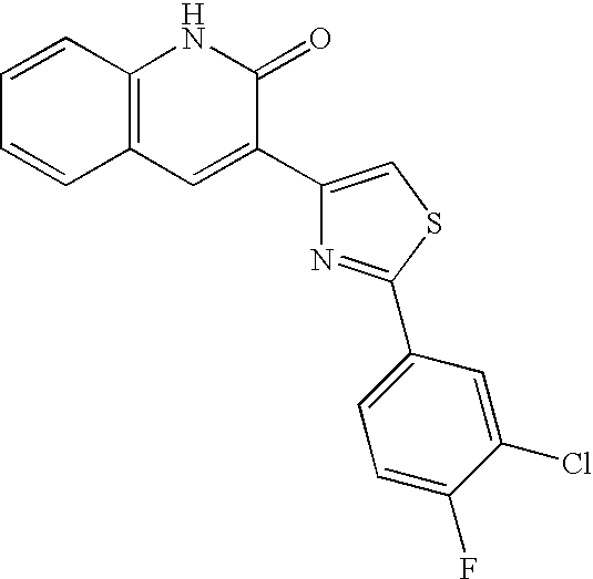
C1=CC2=C(C=C1)NC(=O)C(C1=CSC(C3=CC=C(F)C(Cl)=C3)=N1)=C2
